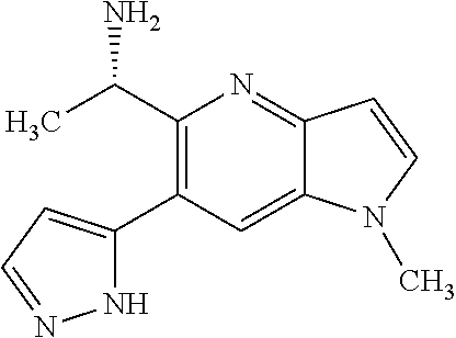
CC(C1=C(C2=CC=NN2)C=C2C(=N1)C=CN2C)N
